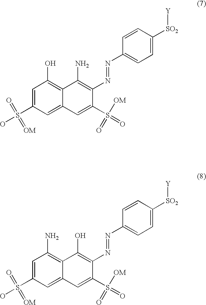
C1=C(S(O)(=O)=[OM])C=C2C(=C1O)C(N)=C(N=NC1=CC=C([SO2][Y])C=C1)C(S(=O)([OM])=O)=C2.C1=C(S(O)(=O)=[OM])C=C2C(=C1N)C(O)=C(N=NC1=CC=C([SO2][Y])C=C1)C(S(=O)([OM])=O)=C2
